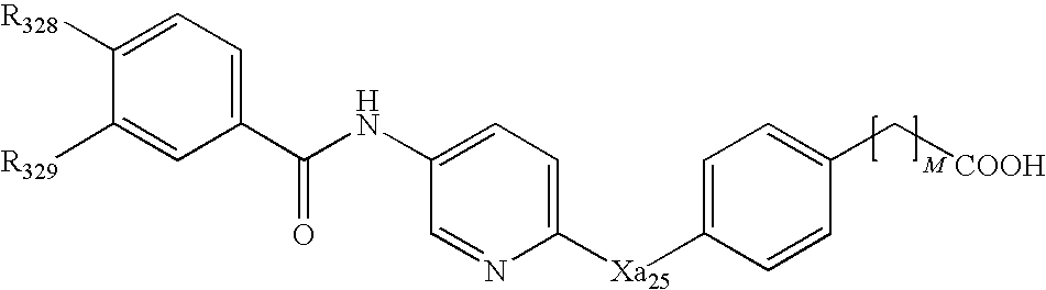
C1(NC(C2=CC=C([R328])C([R329])=C2)=O)=CC=C([Xa25]C2=CC=C(C[COOH])C=C2)N=C1
